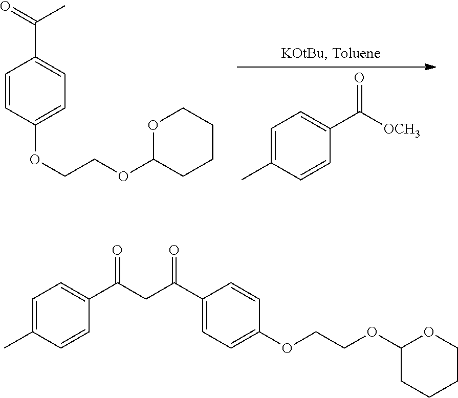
C1=CC(OCCOC2CCCCO2)=CC=C1C(=O)C.C1=C(C)C=CC(C([OCH3])=O)=C1.C1=C(C)C=CC(C(CC(C2=CC=C(OCCOC3CCCCO3)C=C2)=O)=O)=C1
